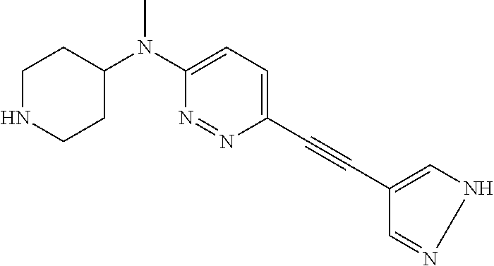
C1NCCC(N(C2=CC=C(C#CC3=CNN=C3)N=N2)C)C1
